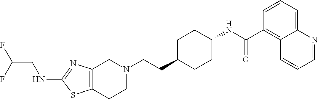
C1(NCC(F)F)=NC2=C(S1)CCN(CCC1CCC(NC(C3=C4C(=CC=C3)N=CC=C4)=O)CC1)C2
